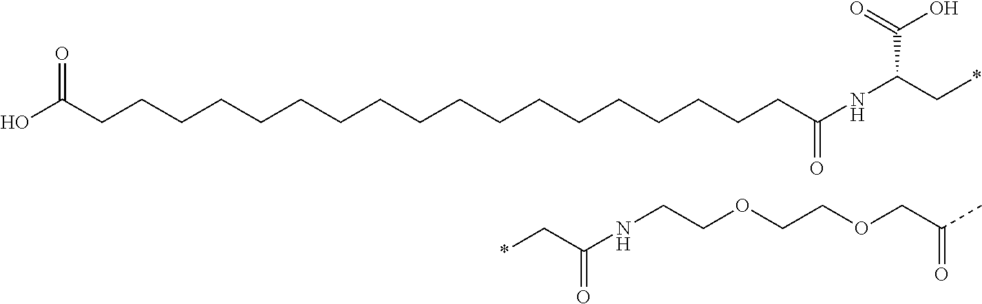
OC(CCCCCCCCCCCCCCCCCCC(NC(C(O)=O)C*)=O)=O.C(C(NCCOCCOCC(C)=O)=O)*
